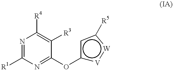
N1=C([R1])N=C(Oc2[V]:[W]c([R5])c2)C([R3])=C1[R4]
